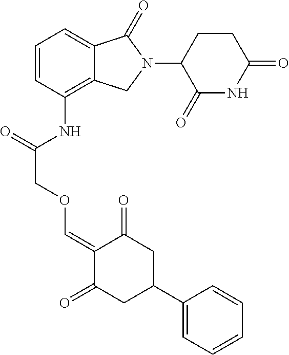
C1=CC(NC(COC=C2C(=O)CC(C3=CC=CC=C3)CC2=O)=O)=C2C(=C1)C(=O)N(C1CCC(=O)NC1=O)C2
